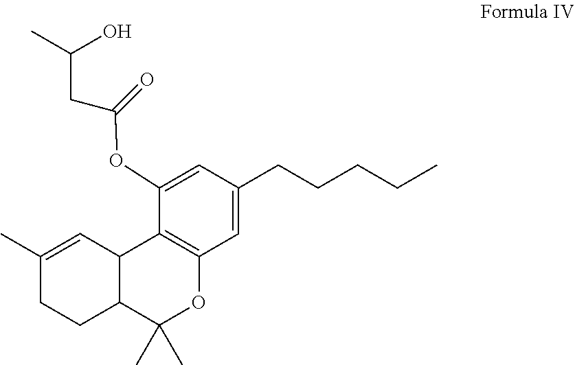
C12=C(C=C(CCCCC)C=C1OC(CC(C)O)=O)OC(C)(C)C1C2C=C(C)CC1
